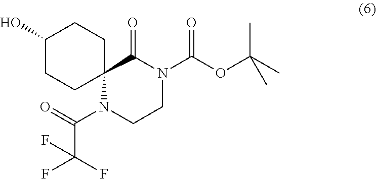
C1CN(C(OC(C)(C)C)=O)C(=O)C2(N1C(=O)C(F)(F)F)CCC(O)CC2
